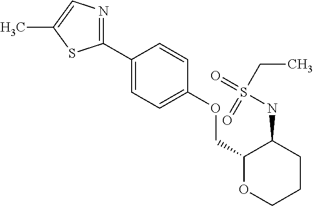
C1(C2=NC=C(C)S2)=CC=C(OCC2OCCCC2NS(CC)(=O)=O)C=C1
